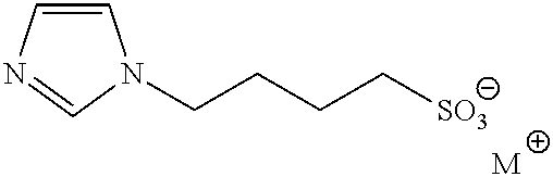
C1=CN=CN1CCCC[SO3].[M]
